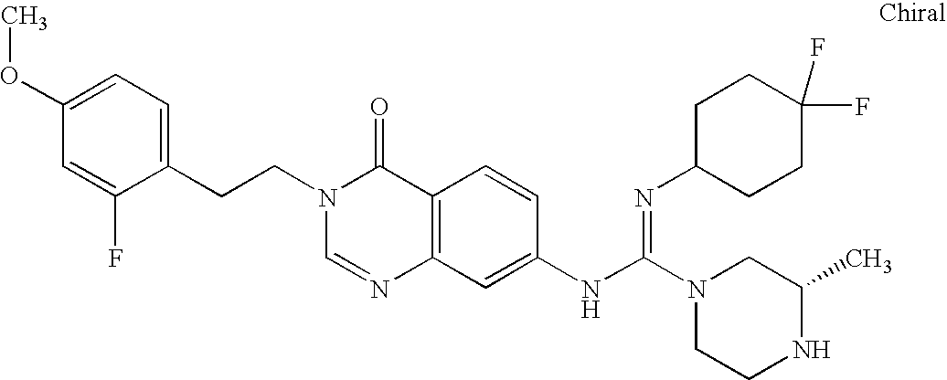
C1(CCN2C=NC3=C(C2=O)C=CC(NC(N2CCNC(C)C2)=NC2CCC(F)(F)CC2)=C3)=CC=C(OC)C=C1F
